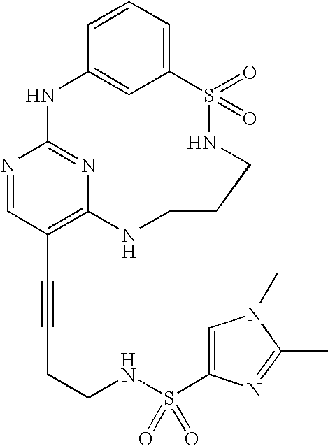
C1=CC=C2C=C1NC1=NC(=C(C#CCCNS(C3=CN(C)C(C)=N3)(=O)=O)C=N1)NCCCNS2(=O)=O
